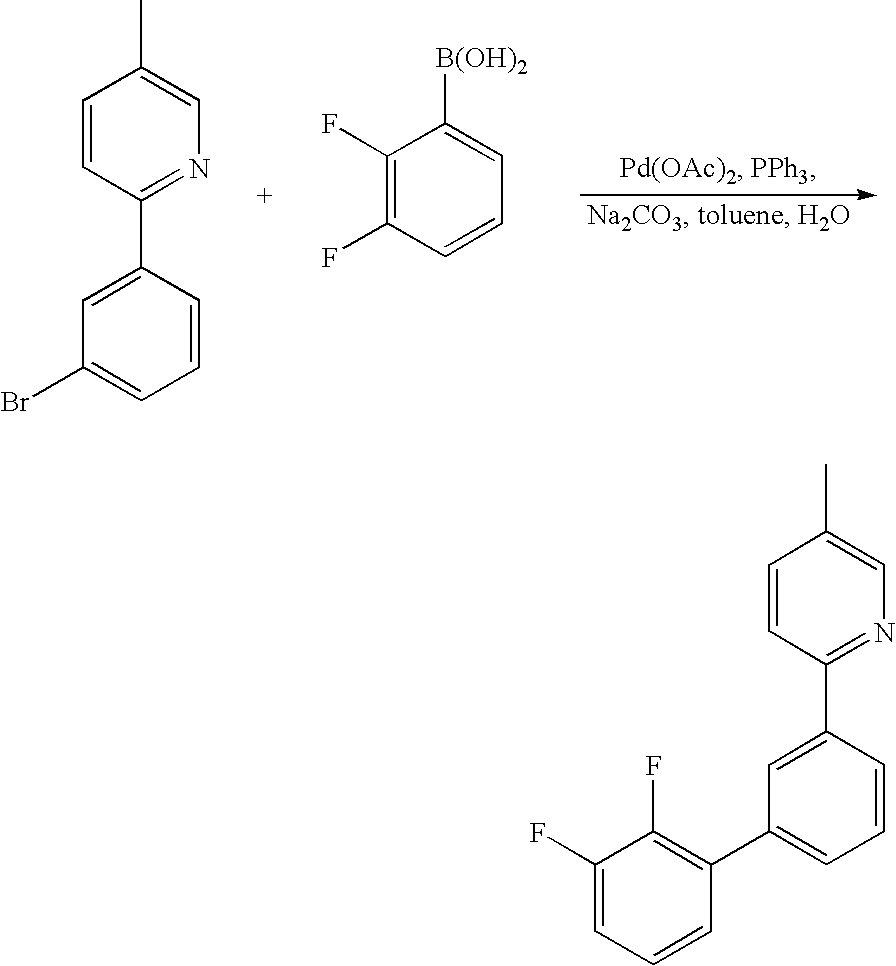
CC1=CN=C(C2=CC(Br)=CC=C2)C=C1.C1(F)=C(F)C=CC=C1[B(OH)2].CC1=CN=C(C2=CC(C3=C(F)C(F)=CC=C3)=CC=C2)C=C1
